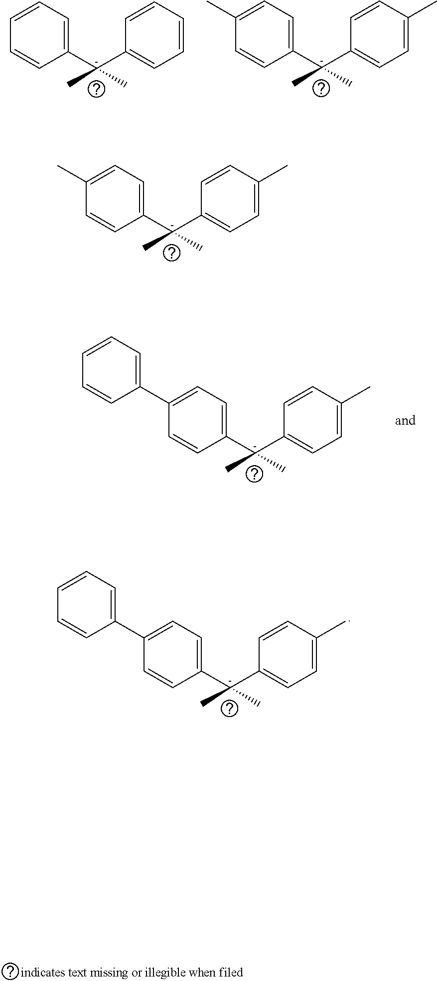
C1([C-](C2=CC=C(C)C=C2)(C)C)=CC=C(C)C=C1.C1([C-](C2=CC=C(C)C=C2)(C)C)=CC=C(C)C=C1.C1([C-](C2=CC=CC=C2)(C)C)=CC=CC=C1.C1([C-](C2=CC=C(C)C=C2)(C)C)=CC=C(C2=CC=CC=C2)C=C1.C1([C-](C2=CC=C(C)C=C2)(C)C)=CC=C(C2=CC=CC=C2)C=C1
